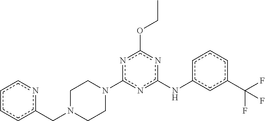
c1c(C(F)(F)F)cc(Nc2nc(OCC)nc(N3CCN(Cc4ncccc4)CC3)n2)cc1
